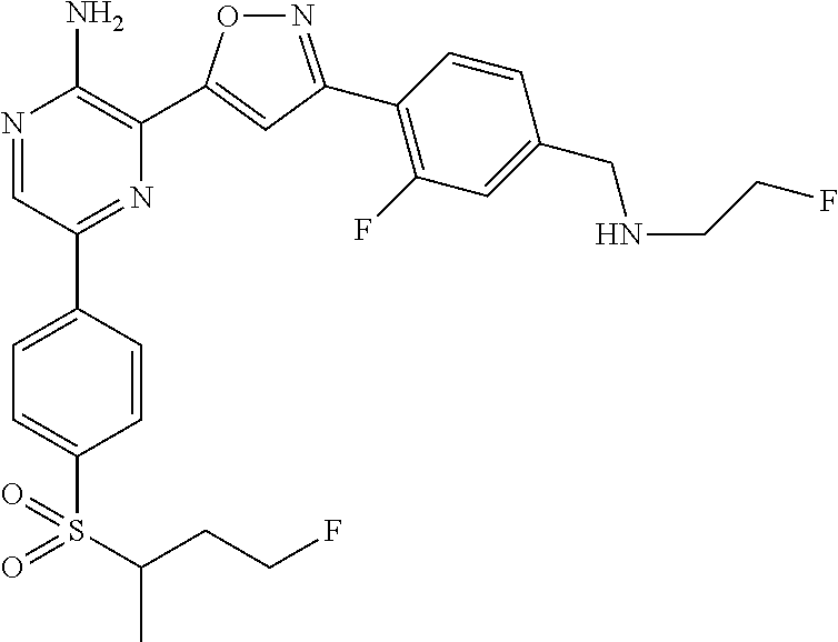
N1=C(C2=C(F)C=C(CNCCF)C=C2)C=C(C2=C(N)N=CC(C3=CC=C(S(=O)(=O)C(CCF)C)C=C3)=N2)O1
